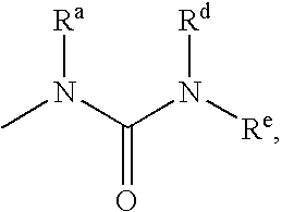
CN(C(N([Re])[Rd])=O)[Ra]
